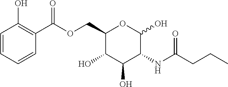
O(CC1C(O)C(O)C(NC(CCC)=O)C(O)O1)C(=O)C1=C(O)C=CC=C1
